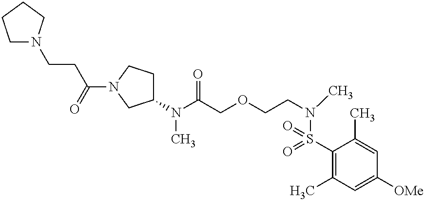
C(CC(=O)N1CC(N(C(COCCN(C)S(C2=C(C)C=C([OMe])C=C2C)(=O)=O)=O)C)CC1)N1CCCC1
